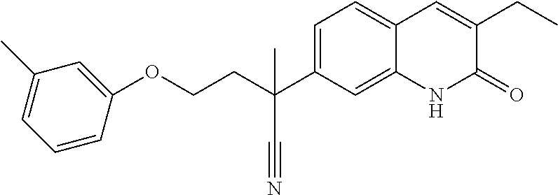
C(COC1=CC(C)=CC=C1)C(C#N)(C1=CC=C2C(=C1)NC(=O)C(CC)=C2)C
